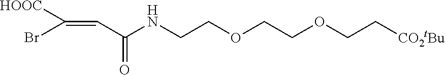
C(C(NCCOCCOCC[CO2tBu])=O)=C(Br)[HOOC]
